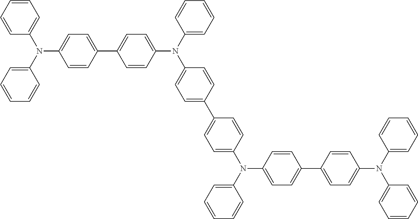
C1(N(C2=CC=C(C3=CC=C(N(C4=CC=C(C5=CC=C(N(C6=CC=C(C7=CC=C(N(C8=CC=CC=C8)C8=CC=CC=C8)C=C7)C=C6)C6=CC=CC=C6)C=C5)C=C4)C4=CC=CC=C4)C=C3)C=C2)C2=CC=CC=C2)=CC=CC=C1
